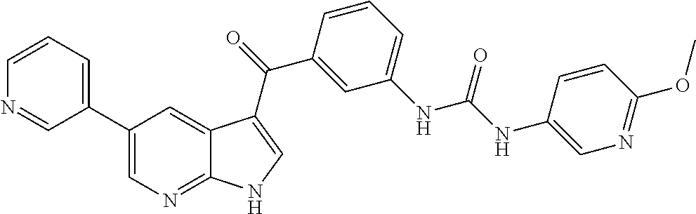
C1(C2=CC=CN=C2)=CN=C2C(=C1)C(C(=O)C1=CC(NC(NC3=CN=C(OC)C=C3)=O)=CC=C1)=CN2
